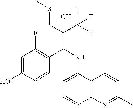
C1=C(O)C=CC(C(NC2=CC=CC3=C2C=CC(C)=N3)C(C(F)(F)F)(CSC)O)=C1F
